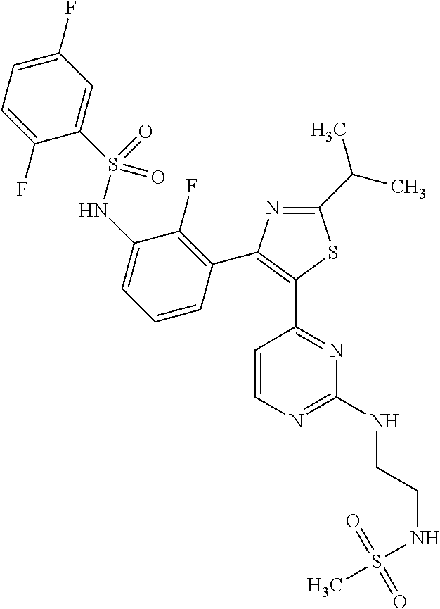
N(CCNC1=NC=CC(C2=C(C3=C(F)C(NS(C4=CC(F)=CC=C4F)(=O)=O)=CC=C3)N=C(C(C)C)S2)=N1)S(C)(=O)=O
